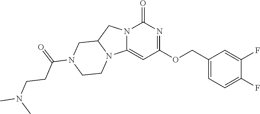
C1(COC2=NC(=O)N3C(=C2)N2C(C3)CN(C(=O)CCN(C)C)CC2)=CC=C(F)C(F)=C1
